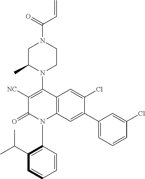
C1C(C)N(C2=C([NC])C(=O)N(C3=C(C(C)C)C=CC=C3)C3=C2C=C(Cl)C(C2=CC=CC(Cl)=C2)=C3)CCN1C(=O)C=C
